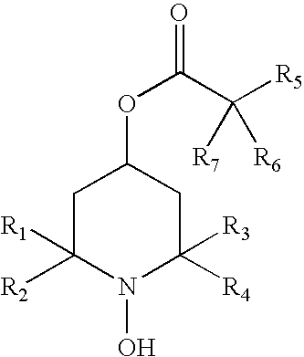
C1C([R2])([R1])N(O)C([R4])([R3])CC1OC(=O)C([R5])([R6])[R7]
